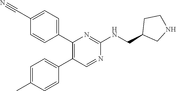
C1(C2=C(C3=CC=C(C#N)C=C3)N=C(NCC3CNCC3)N=C2)=CC=C(C)C=C1
